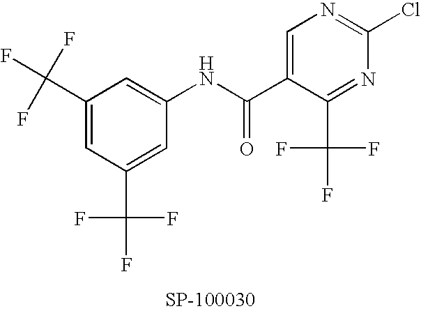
C1(C(F)(F)F)=CC(C(F)(F)F)=CC(NC(C2=CN=C(Cl)N=C2C(F)(F)F)=O)=C1
